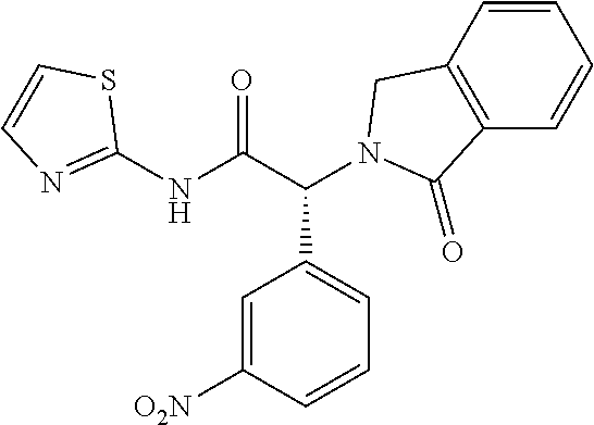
C1(NC(C(C2=CC=CC([O2N])=C2)N2CC3=C(C=CC=C3)C2=O)=O)=NC=CS1
